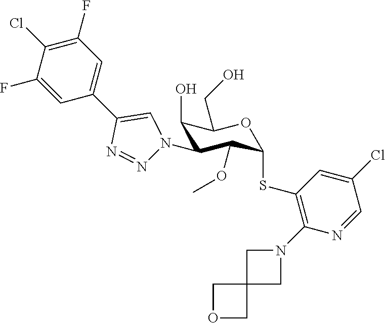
C1(O)C(N2N=NC(C3=CC(F)=C(Cl)C(F)=C3)=C2)C(OC)C(SC2=C(N3CC4(C3)COC4)N=CC(Cl)=C2)OC1CO
